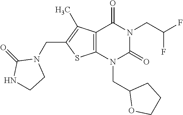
C12=C(N(CC3OCCC3)C(=O)N(CC(F)F)C1=O)SC(CN1C(=O)NCC1)=C2C
